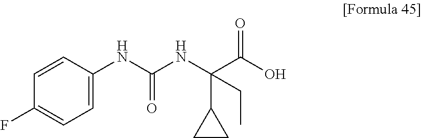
C1=C(NC(NC(C(O)=O)(C2CC2)CC)=O)C=CC(F)=C1
